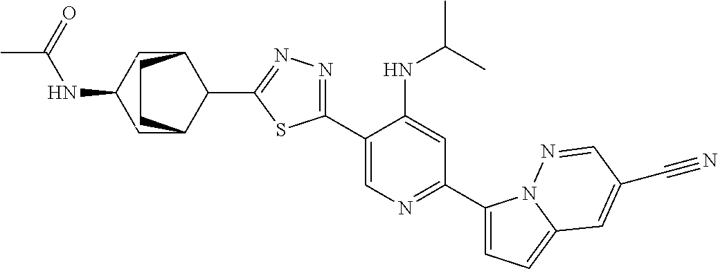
C1(C2=CN=C(C3=CC=C4N3N=CC(C#N)=C4)C=C2NC(C)C)=NN=C(C2C3CC(NC(=O)C)CC2CC3)S1
